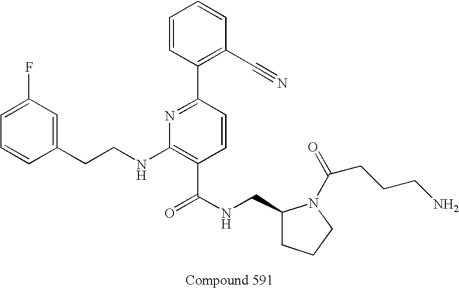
C1=CC(CCNC2=C(C(NCC3CCCN3C(=O)CCCN)=O)C=CC(C3=C(C#N)C=CC=C3)=N2)=CC(F)=C1
